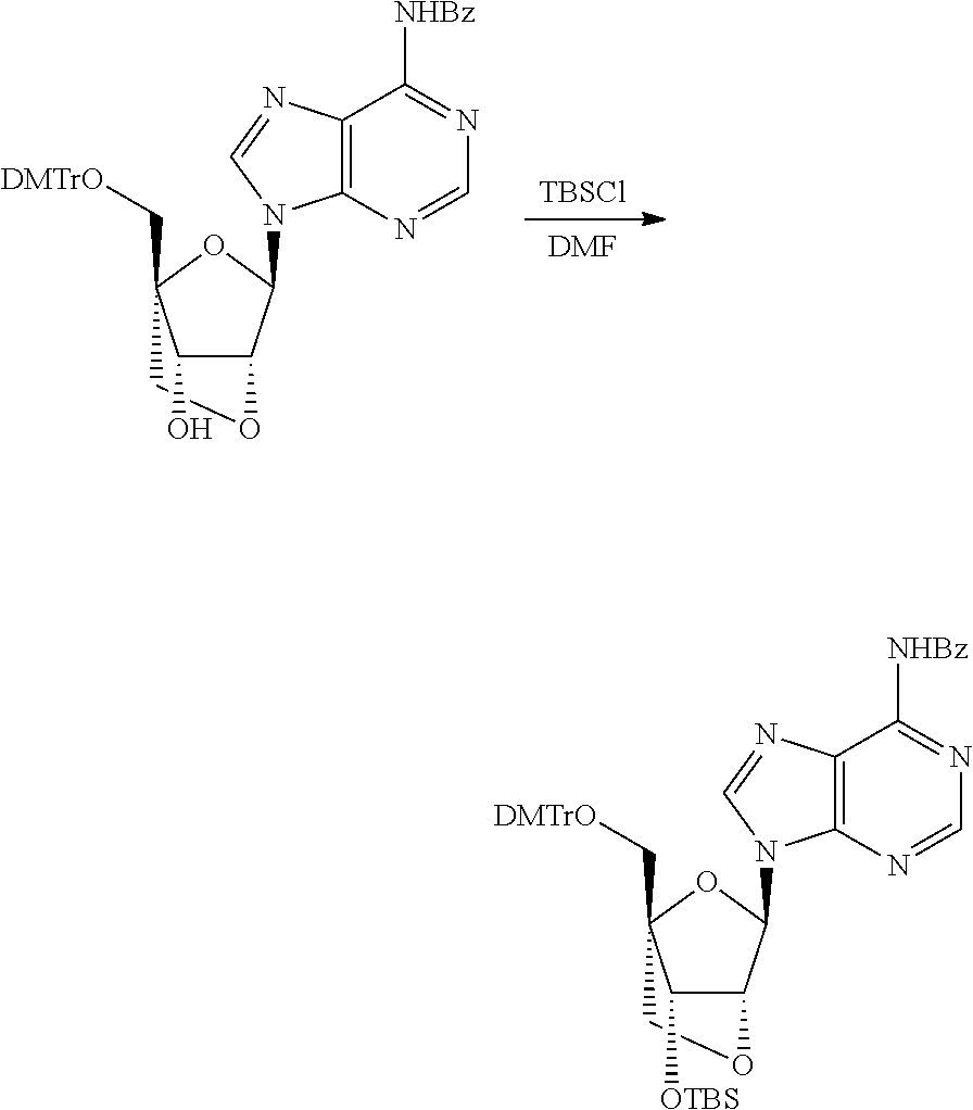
[DMF].[TBSCl].C1C2(C[DMTrO])C(O)C(C(N3C4=C(N=C3)C([NHBz])=NC=N4)O2)O1.C1C2(C[DMTrO])C([OTBS])C(C(N3C4=C(N=C3)C([NHBz])=NC=N4)O2)O1
